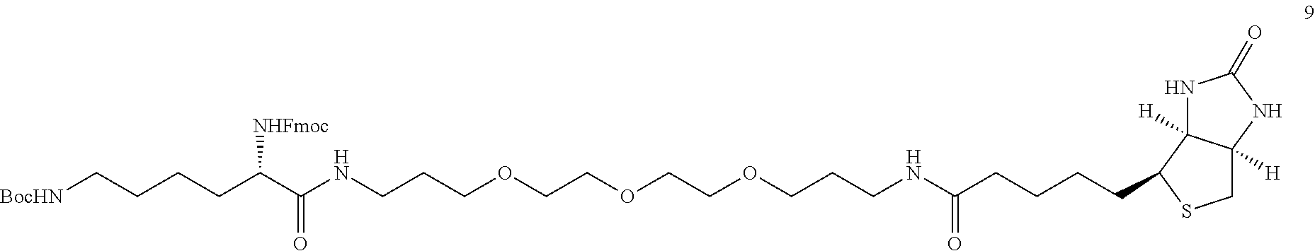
N(CCCOCCOCCOCCCNC(CCCCC1C2([H])C([H])(CS1)NC(=O)N2)=O)C(=O)C([NHFmoc])CCCC[BocHN]
